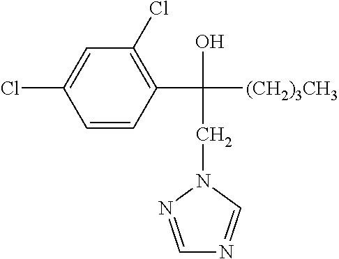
C1=CC(C([(CH2)3CH3])(O)CN2N=CN=C2)=C(Cl)C=C1Cl
